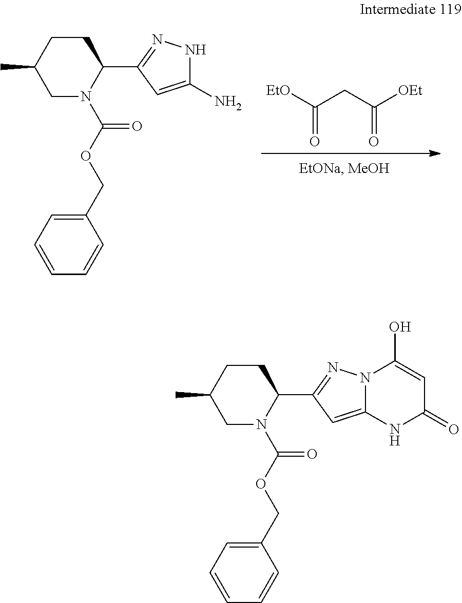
O(CC1=CC=CC=C1)C(=O)N1C(C2=NNC(N)=C2)CCC(C)C1.[EtO]C(CC([OEt])=O)=O.O(CC1=CC=CC=C1)C(=O)N1C(C2=NN3C(=C2)NC(=O)C=C3O)CCC(C)C1
